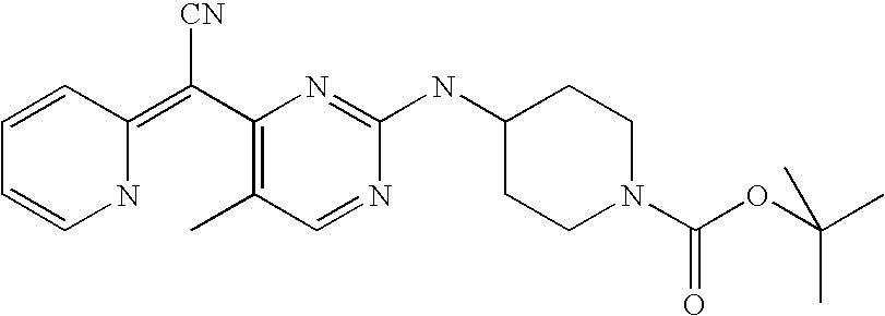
C1=CC(=C(C2=C(C)C=NC(NC3CCN(C(OC(C)(C)C)=O)CC3)=N2)[CN])NC=C1
